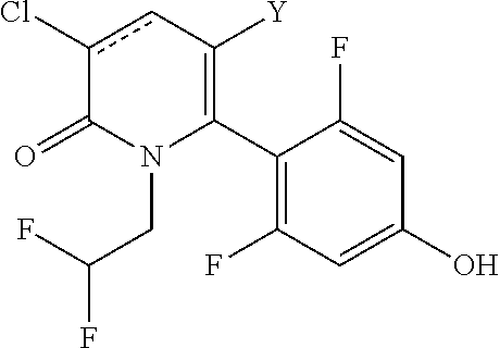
C1(C2=C([Y])cc(Cl)C(=O)N2CC(F)F)=C(F)C=C(O)C=C1F
